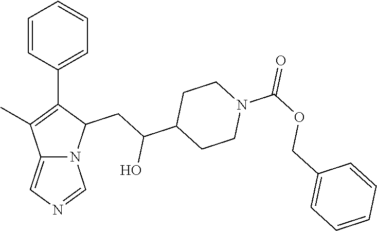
C12=CN=CN1C(CC(C1CCN(C(OCC3=CC=CC=C3)=O)CC1)O)C(C1=CC=CC=C1)=C2C
